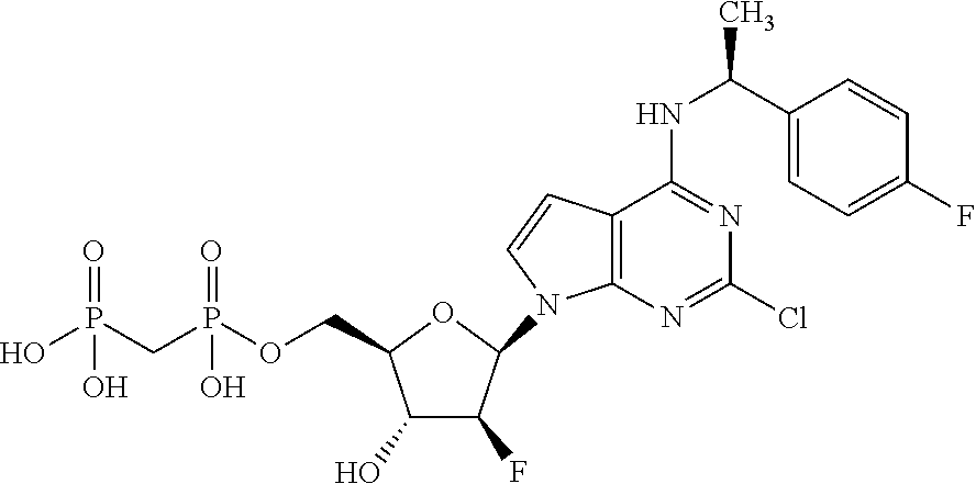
C1(O)C(F)C(N2C3=C(C(NC(C)C4=CC=C(F)C=C4)=NC(Cl)=N3)C=C2)OC1COP(CP(O)(=O)O)(=O)O
